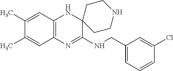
C12=C(N=C(NCC3=CC=CC(Cl)=C3)C3(N1)CCNCC3)C=C(C)C(C)=C2
